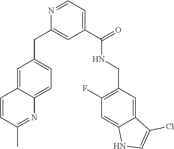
C1(CC2=CC=C3C(=C2)C=CC(C)=N3)=CC(C(NCC2=C(F)C=C3C(=C2)C(Cl)=CN3)=O)=CC=N1
